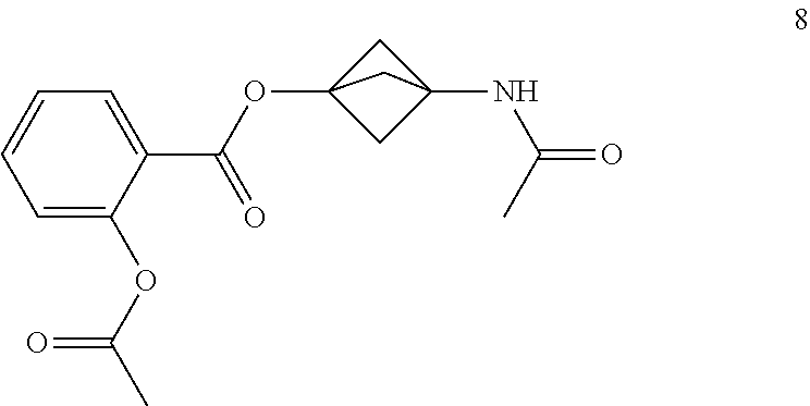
C12(OC(C3=CC=CC=C3OC(C)=O)=O)CC(NC(C)=O)(C1)C2
